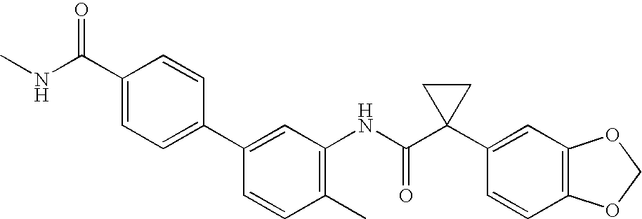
C1(C2=CC(NC(C3(C4=CC5=C(C=C4)OCO5)CC3)=O)=C(C)C=C2)=CC=C(C(NC)=O)C=C1
